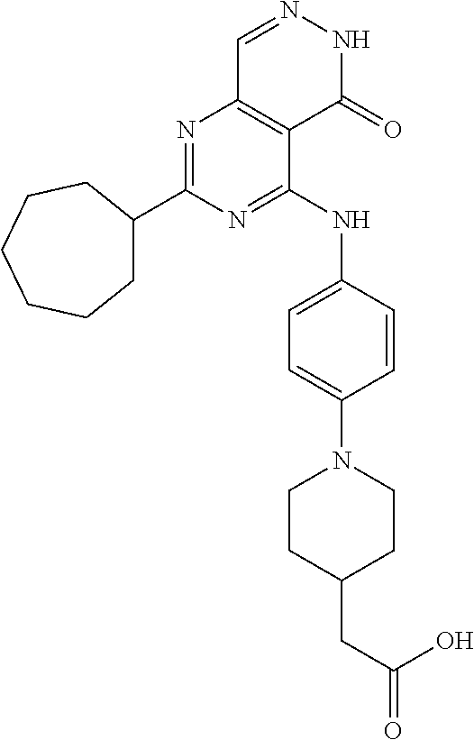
C1C(C2=NC3=C(C(NC4=CC=C(N5CCC(CC(O)=O)CC5)C=C4)=N2)C(=O)NN=C3)CCCCC1
